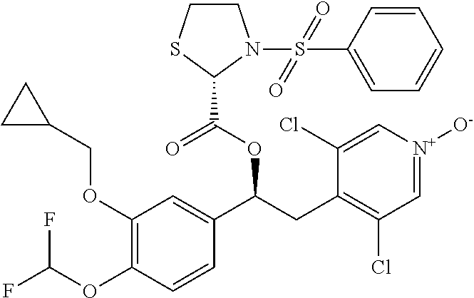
C1(OCC2CC2)=C(OC(F)F)C=CC(C(OC(=O)C2N(S(=O)(=O)C3=CC=CC=C3)CCS2)CC2=C(Cl)C=[N+]([O-])C=C2Cl)=C1
